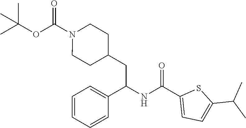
CC(OC(N1CCC(CC(NC(C2=CC=C(C(C)C)S2)=O)C2=CC=CC=C2)CC1)=O)(C)C
